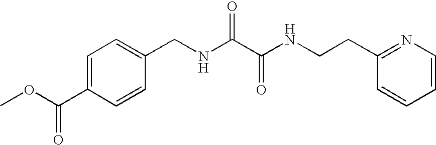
C1=CC(C(OC)=O)=CC=C1CNC(C(NCCC1=NC=CC=C1)=O)=O
